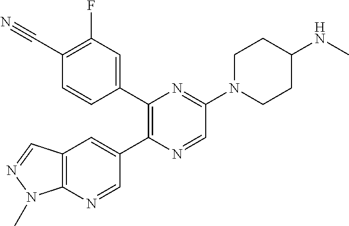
C1(C#N)=C(F)C=C(C2=C(C3=CC4=C(N=C3)N(C)N=C4)N=CC(N3CCC(NC)CC3)=N2)C=C1
